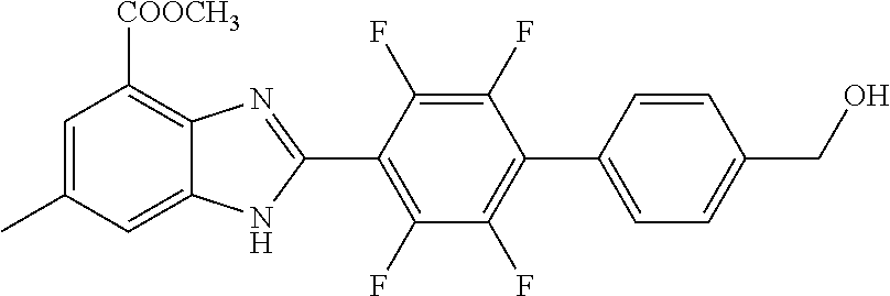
C1=C(C)C=C2C(=C1[COOCH3])N=C(C1=C(F)C(F)=C(C3=CC=C(CO)C=C3)C(F)=C1F)N2
